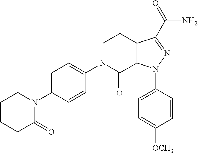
C1CCC(=O)N(C2=CC=C(N3C(=O)C4C(CC3)C(C(=O)N)=NN4C3=CC=C([OCH3])C=C3)C=C2)C1
